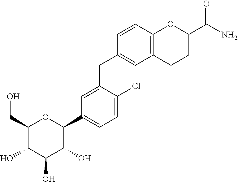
C1(CO)C(O)C(O)C(O)C(C2=CC=C(Cl)C(CC3=CC4=C(C=C3)OC(C(N)=O)CC4)=C2)O1
